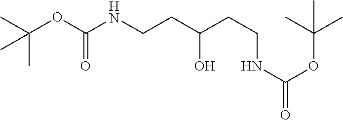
CC(OC(NCCC(CCNC(=O)OC(C)(C)C)O)=O)(C)C
